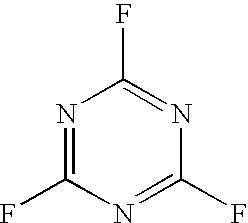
N1=C(F)N=C(F)N=C1F
